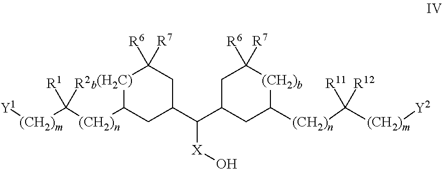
[(CH2)n](C1[b(H2C)]C([R6])([R7])CC(C(C2CC([(CH2)n]C([(CH2)m][Y2])([R11])[R12])[(CH2)b]C([R7])([R6])C2)[X]O)C1)C([(CH2)m][Y1])([R1])[R2]
